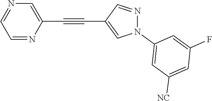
C1=NC(C#CC2=CN(C3=CC([NC])=CC(F)=C3)N=C2)=CN=C1
